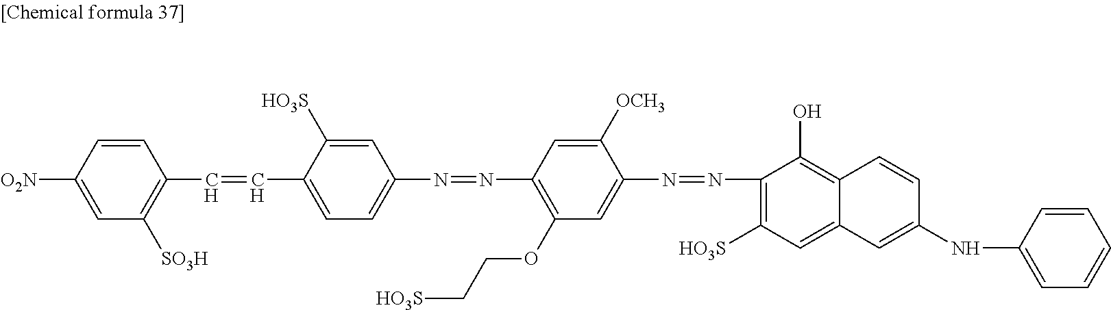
C1([HO3S])=CC(N=NC2=C(OCC[HO3S])C=C(N=NC3=C([HO3S])C=C4C(=C3O)C=CC(NC3=CC=CC=C3)=C4)C([OCH3])=C2)=CC=C1C=CC1=C([SO3H])C=C([O2N])C=C1
